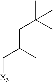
C(C(C[X3])C)C(C)(C)C
